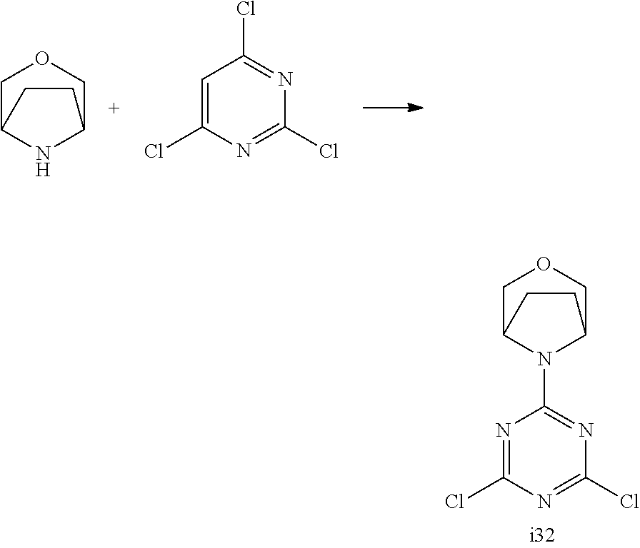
C1C2CCC(CO1)N2C1=NC(Cl)=NC(Cl)=N1.C1=C(Cl)N=C(Cl)N=C1Cl.C1C2NC(CO1)CC2
